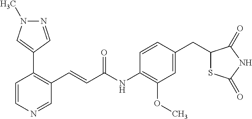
C1=CN=CC(C=CC(=O)NC2=C(OC)C=C(CC3SC(=O)NC3=O)C=C2)=C1C1=CN(C)N=C1
